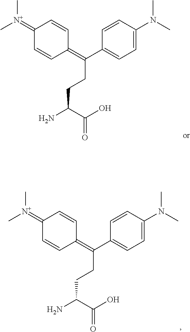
C(C(O)=O)(N)CCC(C1=CC=C(N(C)C)C=C1)=C1C=CC(=[N+](C)C)C=C1.C(C(O)=O)(N)CCC(C1=CC=C(N(C)C)C=C1)=C1C=CC(=[N+](C)C)C=C1
